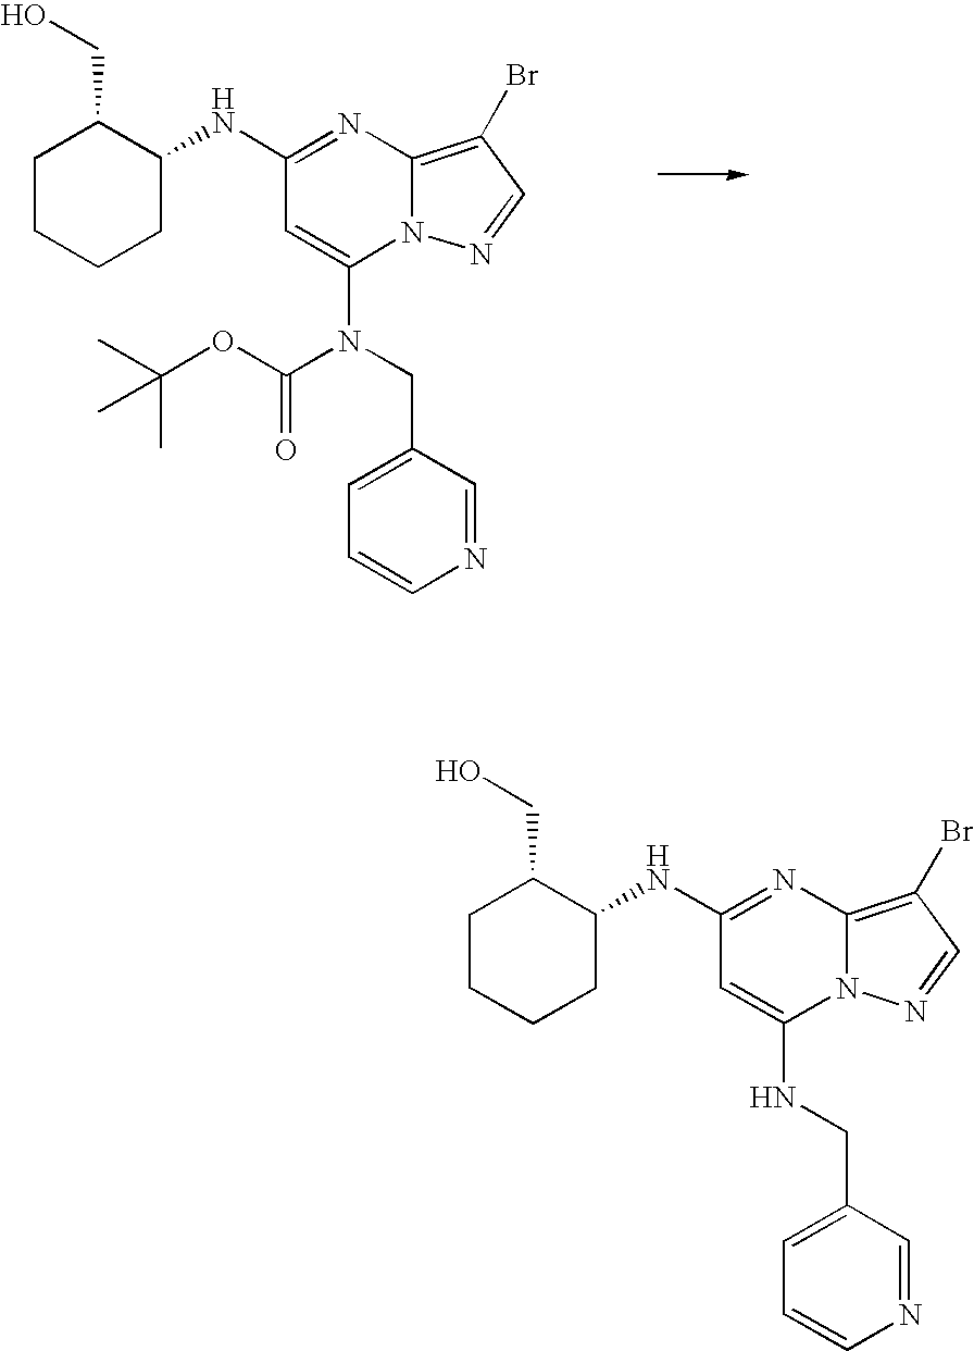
C1(NC2C(CO)CCCC2)=NC2=C(Br)C=NN2C(NCC2=CC=CN=C2)=C1.C1=C(N(CC2=CC=CN=C2)C(OC(C)(C)C)=O)N2C(=C(Br)C=N2)N=C1NC1C(CO)CCCC1
